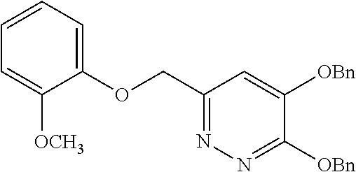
C(C1=NN=C([OBn])C([OBn])=C1)OC1=CC=CC=C1[OCH3]
